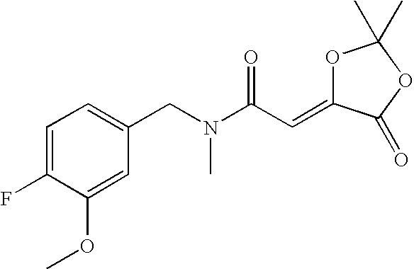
C1=C(F)C(OC)=CC(CN(C)C(C=C2OC(C)(C)OC2=O)=O)=C1
